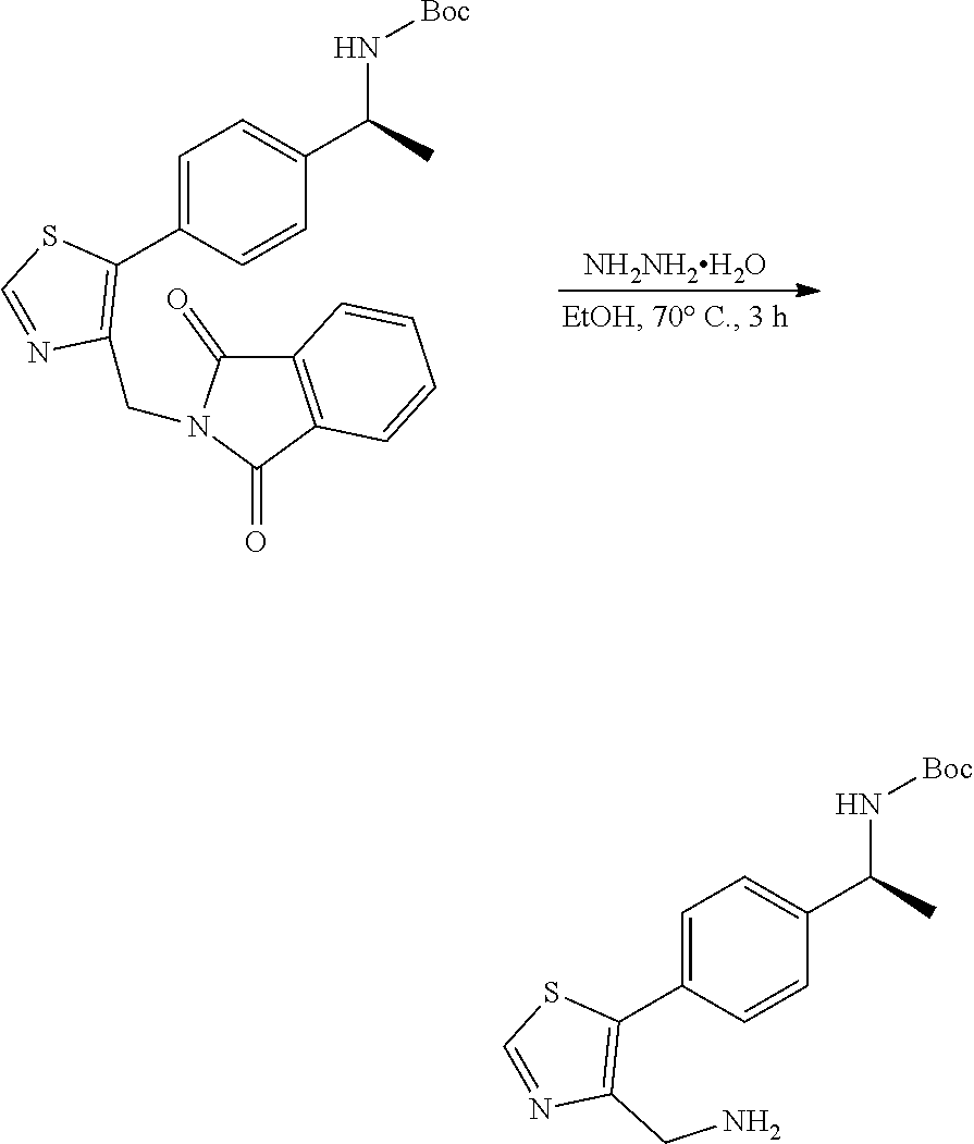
[NH2NH2H2O].C1=C(C2=C(CN3C(=O)C4=C(C3=O)C=CC=C4)N=CS2)C=CC(C(N[Boc])C)=C1.C1=C(C2=C(CN)N=CS2)C=CC(C(N[Boc])C)=C1
